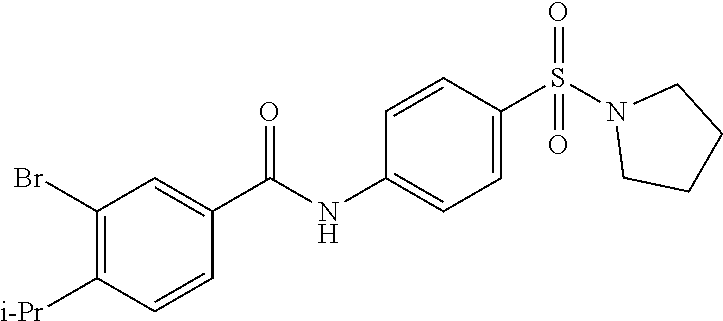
C1(Br)=C([i-Pr])C=CC(C(NC2=CC=C(S(N3CCCC3)(=O)=O)C=C2)=O)=C1
